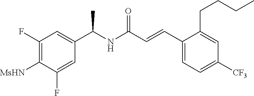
C1=C(F)C([MsHN])=C(F)C=C1C(NC(C=CC1=CC=C([CF3])C=C1CCCC)=O)C
